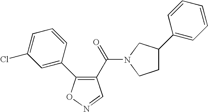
C1(C(=O)N2CC(C3=CC=CC=C3)CC2)=C(C2=CC(Cl)=CC=C2)ON=C1
